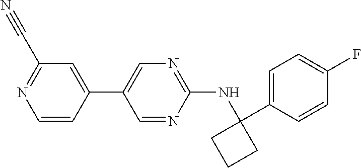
N(C1=NC=C(C2=CC(C#N)=NC=C2)C=N1)C1(C2=CC=C(F)C=C2)CCC1
